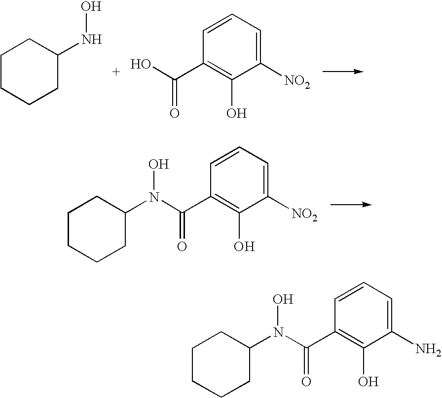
C1CCCC(N(O)C(C2=C(O)C([NO2])=CC=C2)=O)C1.C1CCCC(NO)C1.OC(C1=C(O)C([NO2])=CC=C1)=O.C1CCCC(N(O)C(C2=C(O)C(N)=CC=C2)=O)C1
